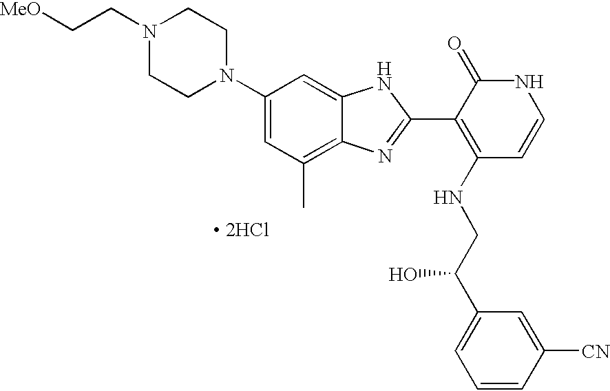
[MeO]CCN1CCN(C2=CC(C)=C3C(=C2)NC(C2=C(NCC(C4=CC=CC([CN])=C4)O)C=CNC2=O)=N3)CC1.[ 2HCl]
